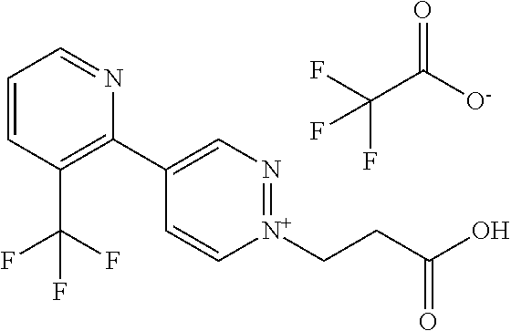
C1=CC(C(F)(F)F)=C(C2=CN=[N+](CCC(=O)O)C=C2)N=C1.O=C(C(F)(F)F)[O-]
